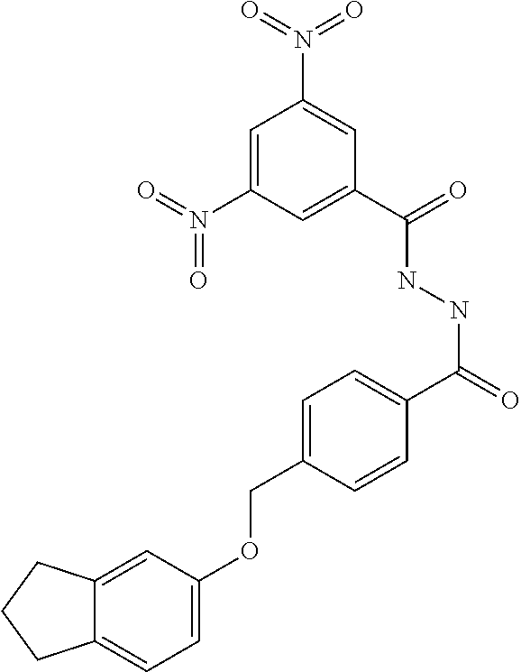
C1=C(N(=O)=O)C=C(C(=O)NNC(=O)C2=CC=C(COC3=CC=C4C(=C3)CCC4)C=C2)C=C1N(=O)=O
